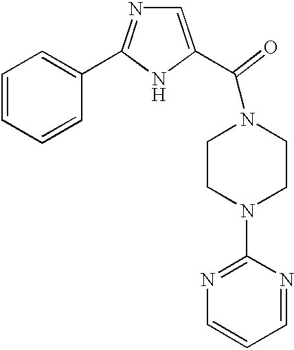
C1=CC=CC=C1C1=NC=C(C(N2CCN(C3=NC=CC=N3)CC2)=O)N1
